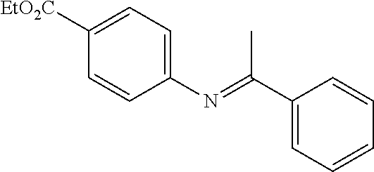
C1(N=C(C2=CC=CC=C2)C)=CC=C([EtO2C])C=C1
